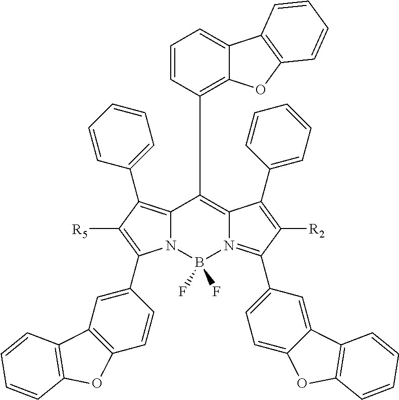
N12C(=C(C3=CC=CC=C3)C([R5])=C1C1=CC3=C(C=C1)OC1=C3C=CC=C1)C(C1=C3C(=CC=C1)C1=C(O3)C=CC=C1)=C1N(=C(C3=CC=C4C(=C3)C3=C(O4)C=CC=C3)C([R2])=C1C1=CC=CC=C1)B2(F)F
